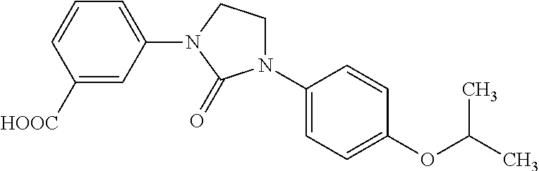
C1([HOOC])=CC(N2CCN(C3=CC=C(OC(C)C)C=C3)C2=O)=CC=C1
